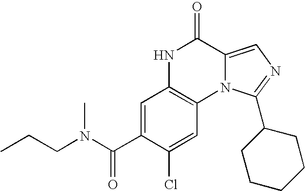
N12C(=CN=C1C1CCCCC1)C(=O)NC1=C2C=C(Cl)C(C(N(CCC)C)=O)=C1
